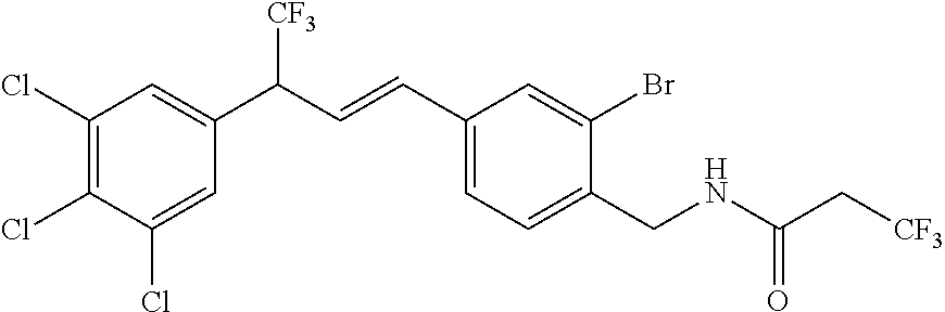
C1(Cl)=C(Cl)C(Cl)=CC(C([CF3])C=CC2=CC=C(CNC(C[CF3])=O)C(Br)=C2)=C1
